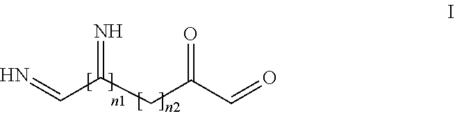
N=CC(CC(C=O)=O)=N
